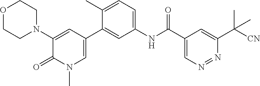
O1CCN(C2=CC(C3=CC(NC(C4=CN=NC(C([CN])(C)C)=C4)=O)=CC=C3C)=CN(C)C2=O)CC1
